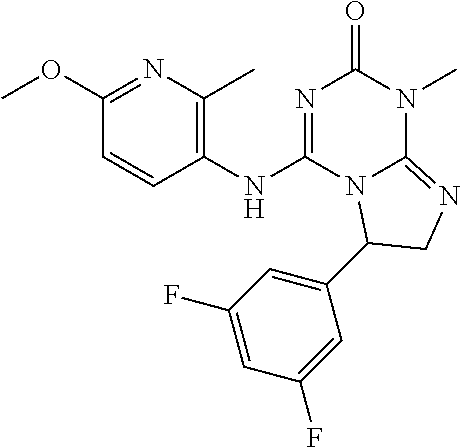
C1(OC)=NC(C)=C(NC2=NC(=O)N(C)C3=NCC(C4=CC(F)=CC(F)=C4)N23)C=C1
